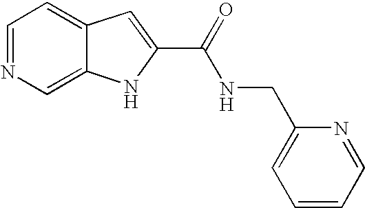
C1=NC=C2C(=C1)C=C(C(=O)NCC1=CC=CC=N1)N2
